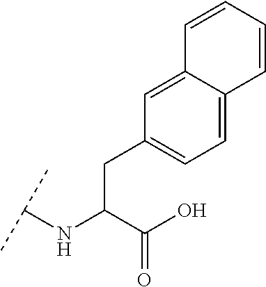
C(C(C(O)=O)NC(C)C)C1=CC=C2C(=C1)C=CC=C2
